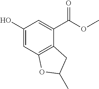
C1(O)=CC2=C(C(C(OC)=O)=C1)CC(C)O2
